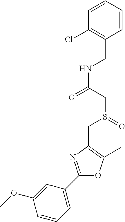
C1=CC=C(C2=NC(CS(CC(NCC3=C(Cl)C=CC=C3)=O)=O)=C(C)O2)C=C1OC
